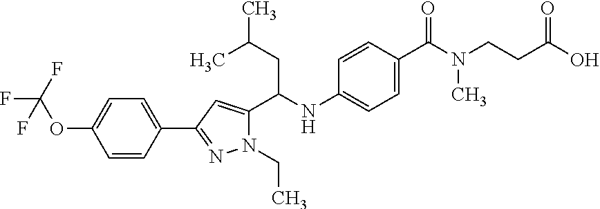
C(C(NC1=CC=C(C(N(CCC(O)=O)C)=O)C=C1)C1=CC(C2=CC=C(OC(F)(F)F)C=C2)=NN1CC)C(C)C
